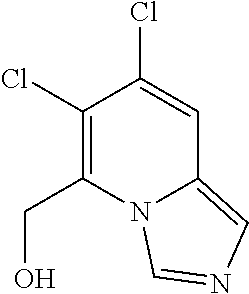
C1(Cl)=C(CO)N2C(=CN=C2)C=C1Cl
